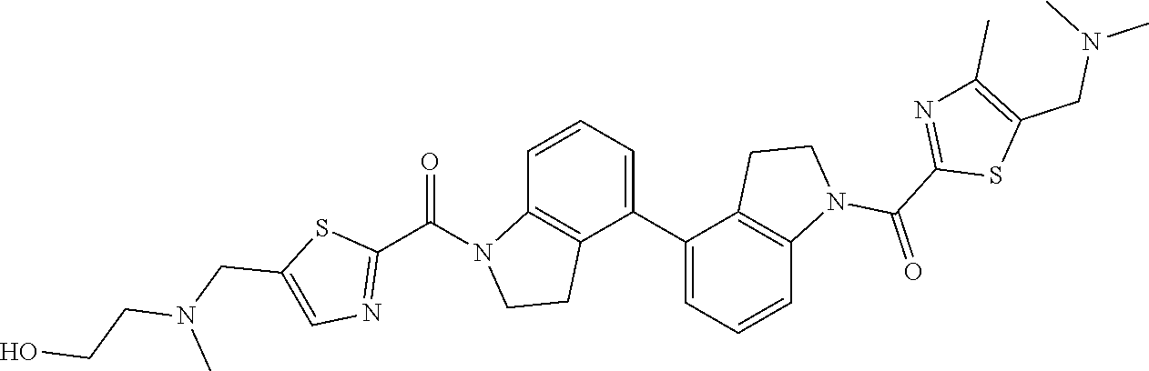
C1=CC=C(C2=CC=CC3=C2CCN3C(=O)C2=NC(C)=C(CN(C)C)S2)C2=C1N(C(C1=NC=C(CN(CCO)C)S1)=O)CC2
